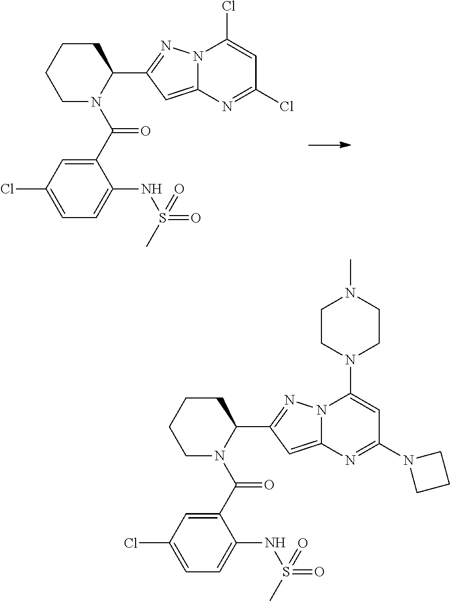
C1CCCN(C(C2=CC(Cl)=CC=C2NS(C)(=O)=O)=O)C1C1=NN2C(=C1)N=C(Cl)C=C2Cl.C1CCCN(C(C2=CC(Cl)=CC=C2NS(C)(=O)=O)=O)C1C1=NN2C(=C1)N=C(N1CCC1)C=C2N1CCN(C)CC1
